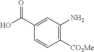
C1([CO2Me])=C(N)C=C(C(O)=O)C=C1
